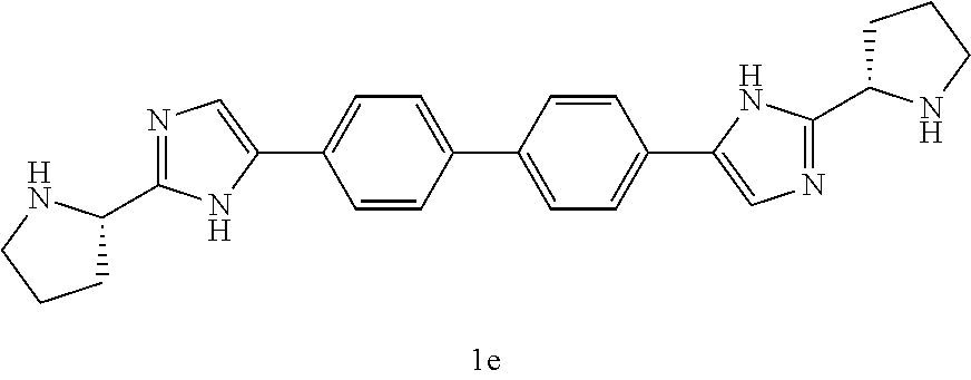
C1=C(C2=CN=C(C3CCCN3)N2)C=CC(C2=CC=C(C3=CN=C(C4CCCN4)N3)C=C2)=C1
